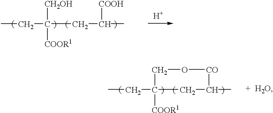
C(C(CC(C)[COOH])([CH2OH])[COOR1])C.[H].C(C1([COOR1])CC(C)[CO]OC1)C
